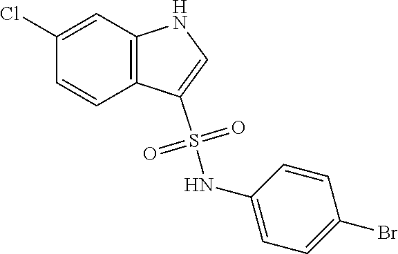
C12=C(C=C(Cl)C=C1)NC=C2S(NC1=CC=C(Br)C=C1)(=O)=O
